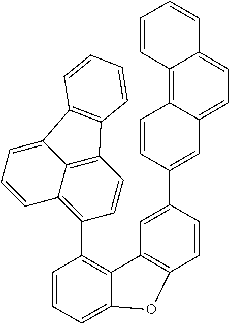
C1=CC=C2C(=C1C1=C3C4=C(C=C1)C1=C(C4=CC=C3)C=CC=C1)C1=C(C=CC(C3=CC4=CC=C5C(=C4C=C3)C=CC=C5)=C1)O2
